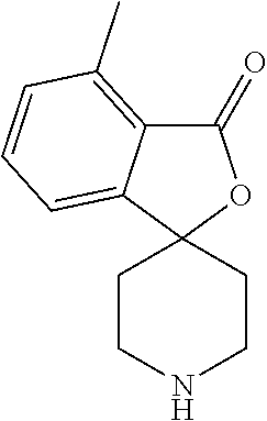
C1CNCCC12OC(=O)C1=C(C)C=CC=C21
